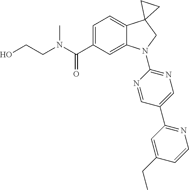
N(C(C1=CC=C2C(=C1)N(C1=NC=C(C3=NC=CC(CC)=C3)C=N1)CC21CC1)=O)(CCO)C
